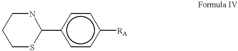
C1SC(c2ccc([RA])cc2)NCC1
